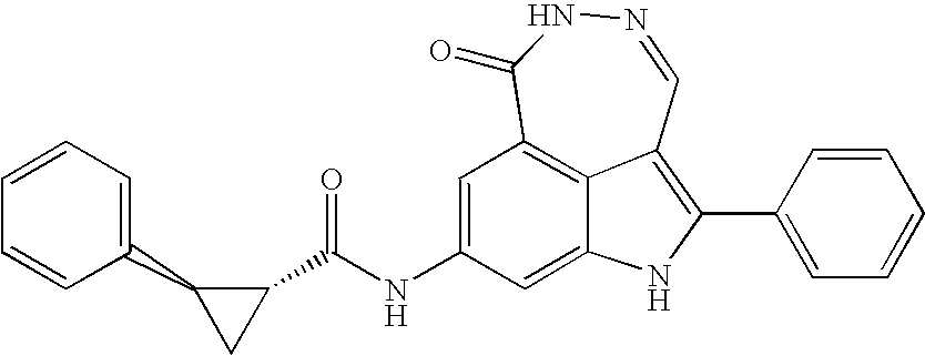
N1=CC2=C(C3=CC=CC=C3)NC3=CC(NC(C4C(C5=CC=CC=C5)C4)=O)=CC(=C23)C(=O)N1
